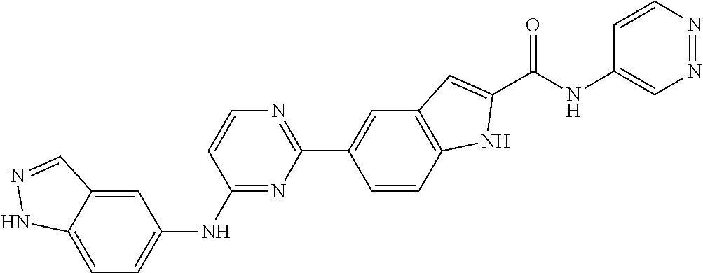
C1(NC2=CC=C3C(=C2)C=NN3)=NC(C2=CC3=C(C=C2)NC(C(NC2=CN=NC=C2)=O)=C3)=NC=C1
